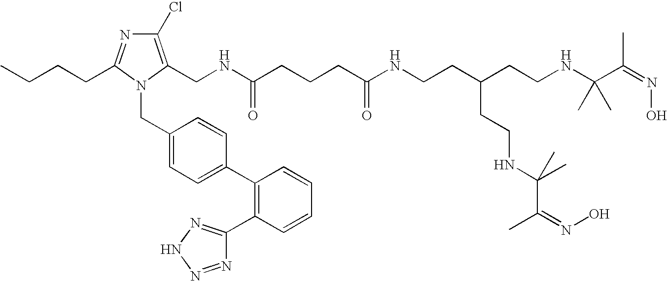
CCCCC1=NC(Cl)=C(CNC(CCCC(NCCC(CCNC(C(=NO)C)(C)C)CCNC(C(=NO)C)(C)C)=O)=O)N1CC1=CC=C(C2=C(C3=NNN=N3)C=CC=C2)C=C1
